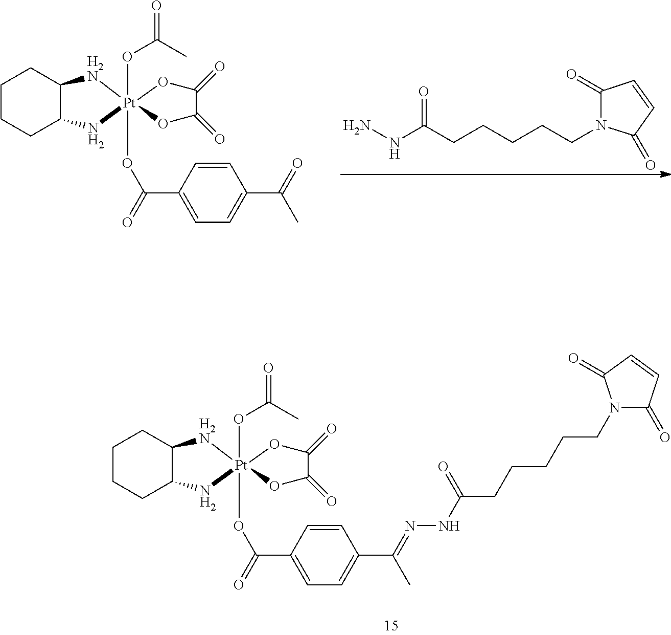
C1CCC2C(C1)[H2N][Pt]1(OC(=O)C3=CC=C(C(=O)C)C=C3)(OC(=O)C)(N2)OC(=O)C(=O)O1.NNC(CCCCCN1C(=O)C=CC1=O)=O.C1CCC2C(C1)[H2N][Pt]1(OC(=O)C3=CC=C(C(=NNC(CCCCCN4C(=O)C=CC4=O)=O)C)C=C3)(OC(=O)C)(N2)OC(=O)C(=O)O1
